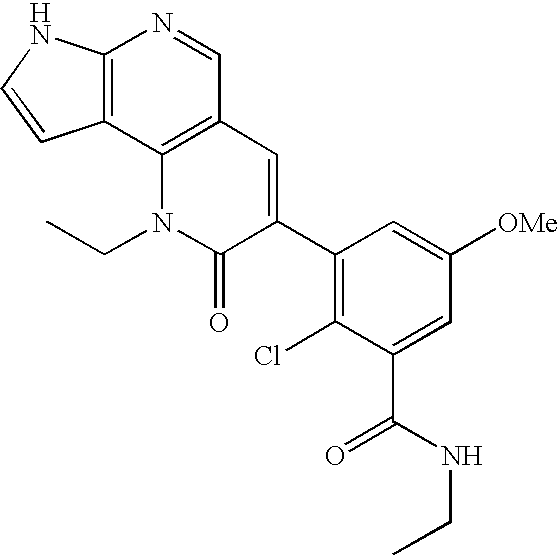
C12=C(C3=C(C=N1)C=C(C1=C(Cl)C(C(NCC)=O)=CC([OMe])=C1)C(=O)N3CC)C=CN2
